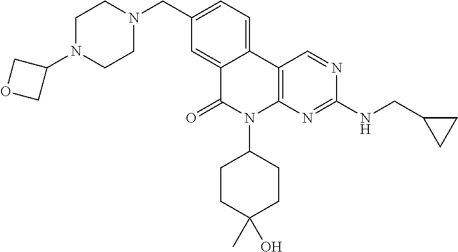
C1N(C2COC2)CCN(CC2=CC=C3C(=C2)C(=O)N(C2CCC(C)(O)CC2)C2=C3C=NC(NCC3CC3)=N2)C1
